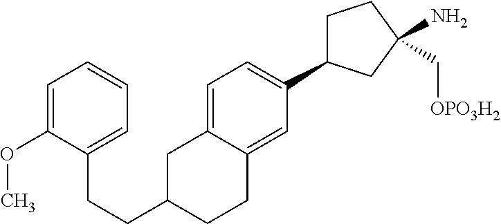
C1(CCC2=CC=CC=C2OC)CCC2=CC(C3CCC(N)(C[OPO3H2])C3)=CC=C2C1
